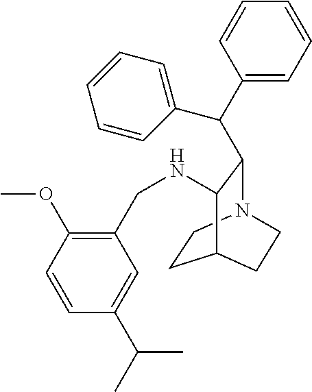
C1=CC(C(C2=CC=CC=C2)C2N3CCC(C2NCC2=C(OC)C=CC(C(C)C)=C2)CC3)=CC=C1
